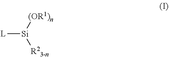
[L][Si]([(OR1)n])[R23-n]
